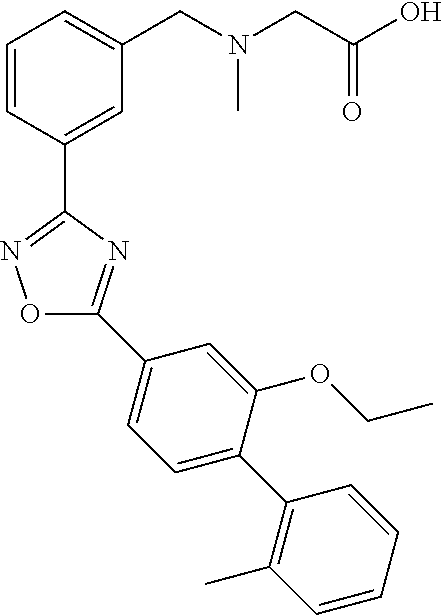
C1=CC(C2=NOC(C3=CC=C(C4=C(C)C=CC=C4)C(OCC)=C3)=N2)=CC(CN(C)CC(=O)O)=C1
